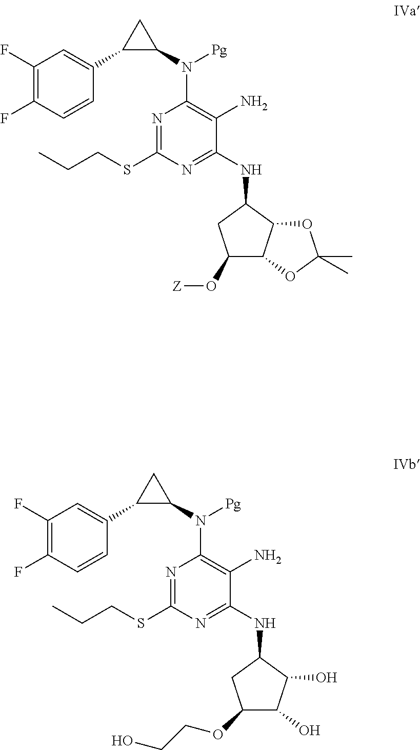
C1=CC(F)=C(F)C=C1C1C(N(C2=C(N)C(NC3CC(O[Z])C4C3OC(C)(C)O4)=NC(SCCC)=N2)[Pg])C1.C1=CC(F)=C(F)C=C1C1C(N(C2=C(N)C(NC3CC(OCCO)C(O)C3O)=NC(SCCC)=N2)[Pg])C1
